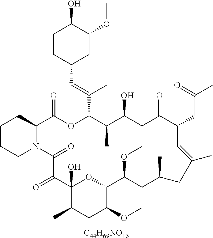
[C44H69NO13].C1CCN2C(C1)C(=O)OC(C(=CC1CC(OC)C(O)CC1)C)C(C)C(O)CC(=O)C(CC(C)=O)C=C(C)CC(C)CC(OC)C1OC(O)(C(=O)C2=O)C(C)CC1OC
